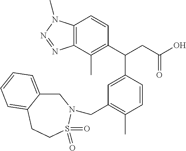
C12=C(C(C)=C(C(CC(O)=O)C3=CC(CN4CC5=CC=CC=C5CCS4(=O)=O)=C(C)C=C3)C=C1)N=NN2C
